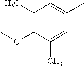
C1(C)=C(OC)C(C)=CC(C)=C1
